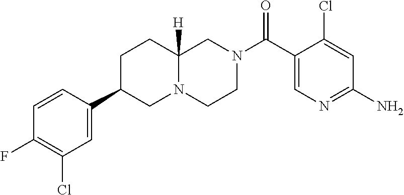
C1(N)=NC=C(C(N2CCN3C([H])(C2)CCC(C2=CC(Cl)=C(F)C=C2)C3)=O)C(Cl)=C1
